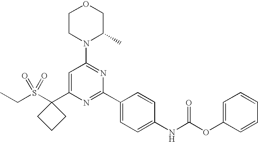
C(C)S(C1(C2=CC(N3C(C)COCC3)=NC(C3=CC=C(NC(OC4=CC=CC=C4)=O)C=C3)=N2)CCC1)(=O)=O
